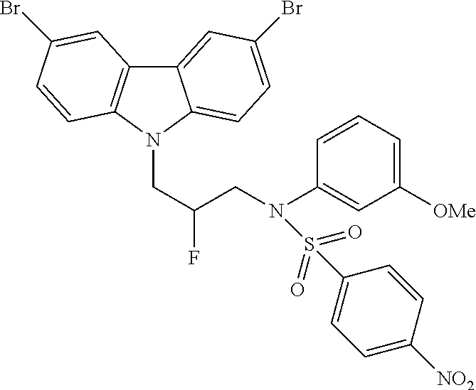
C12=CC(Br)=CC=C1N(CC(F)CN(C1=CC([OMe])=CC=C1)S(=O)(=O)C1=CC=C([NO2])C=C1)C1=C2C=C(Br)C=C1
